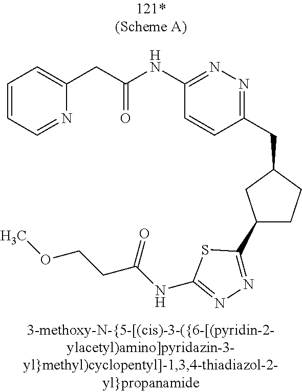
C1(C2=NN=C(NC(=O)CCOC)S2)CCC(CC2=NN=C(NC(CC3=CC=CC=N3)=O)C=C2)C1
